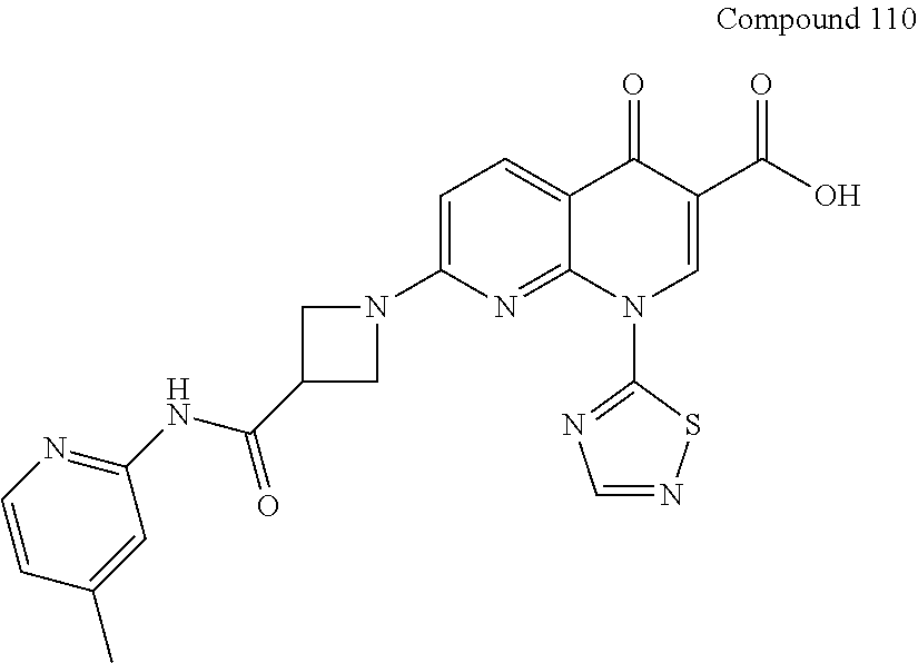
C1=C(N2CC(C(NC3=NC=CC(C)=C3)=O)C2)N=C2C(=C1)C(=O)C(C(O)=O)=CN2C1=NC=NS1
